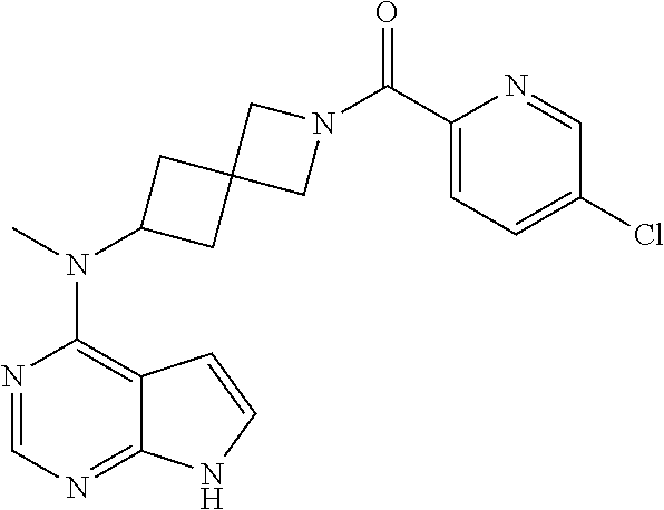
N1=CN=C2C(=C1N(C)C1CC3(C1)CN(C(C1=CC=C(Cl)C=N1)=O)C3)C=CN2
